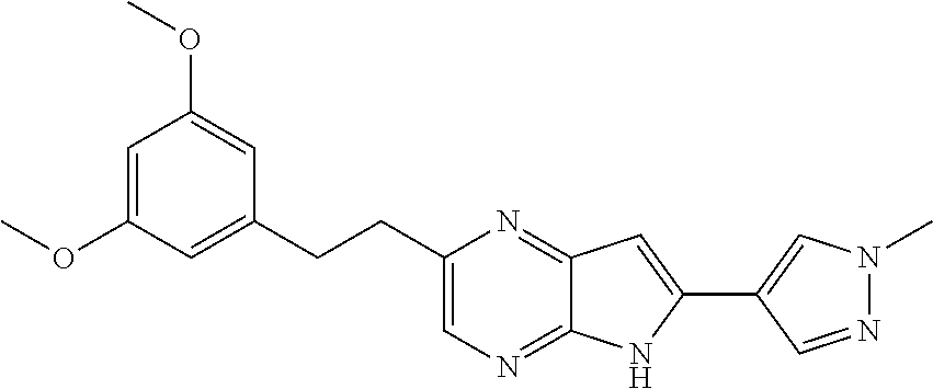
C1=C(OC)C=C(CCC2=CN=C3C(=N2)C=C(C2=CN(C)N=C2)N3)C=C1OC
